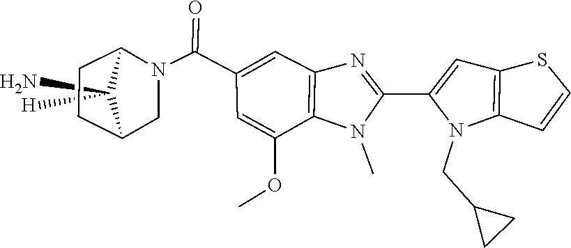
C12CCC(CN1C(C1=CC3=C(N(C)C(C4=CC5=C(N4CC4CC4)C=CS5)=N3)C(OC)=C1)=O)C2(N)[H]
